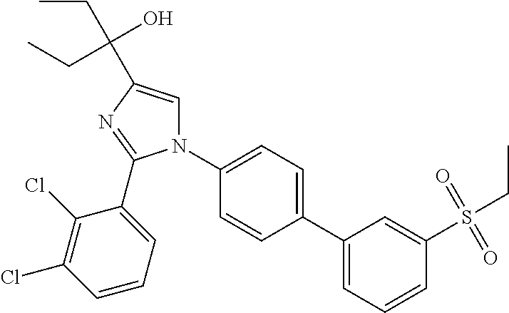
C1(C2=CC=C(N3C=C(C(O)(CC)CC)N=C3C3=CC=CC(Cl)=C3Cl)C=C2)=CC=CC(S(=O)(=O)CC)=C1
